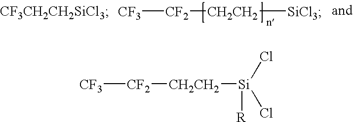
[CF2]([CF3])[CH2CH2][SiCl3].[CF3][CF2][CH2CH2][Si]([R])(Cl)Cl
